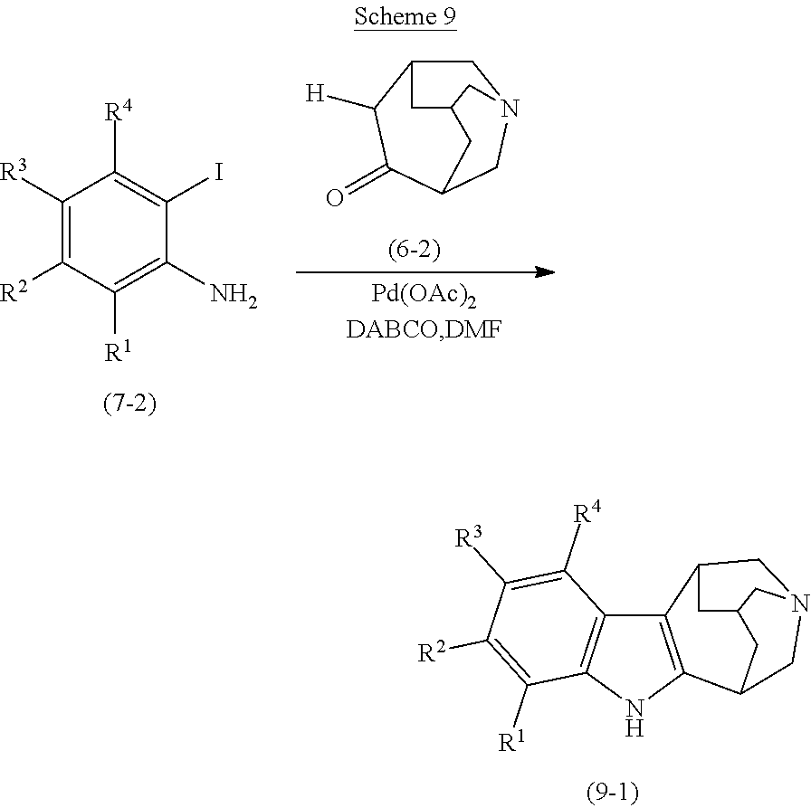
C1([R3])=C([R2])C([R1])=C(N)C(I)=C1[R4].C1C2C([H])C(=O)C3CN1CC(C2)C3.C12=C(NC3=C1C([R4])=C([R3])C([R2])=C3[R1])C1CN3CC2CC(C1)C3
